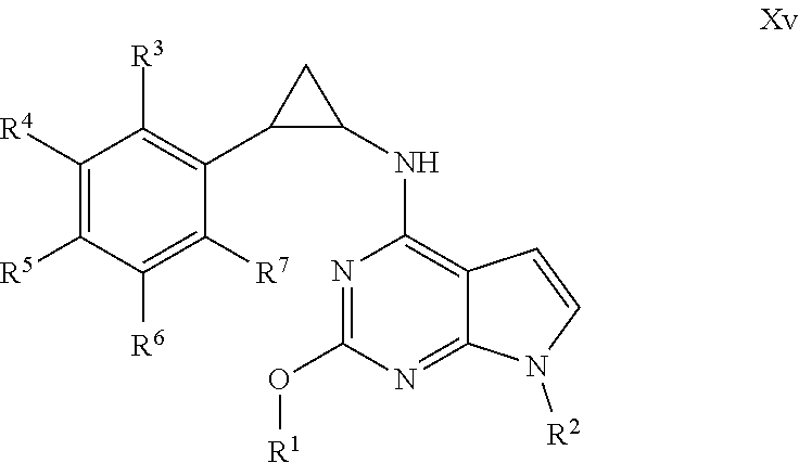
C1(O[R1])=NC(NC2C(C3=C([R3])C([R4])=C([R5])C([R6])=C3[R7])C2)=C2C(=N1)N([R2])C=C2
